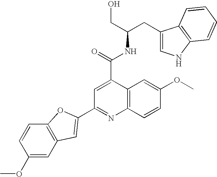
C1(CC(CO)NC(C2=CC(C3=CC4=C(C=CC(OC)=C4)O3)=NC3=C2C=C(OC)C=C3)=O)=CNC2=C1C=CC=C2
